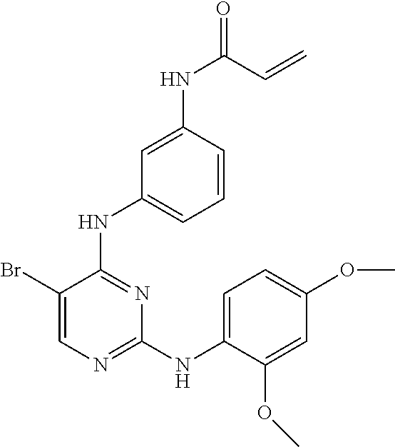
C1(Br)=CN=C(NC2=CC=C(OC)C=C2OC)N=C1NC1=CC=CC(NC(C=C)=O)=C1
